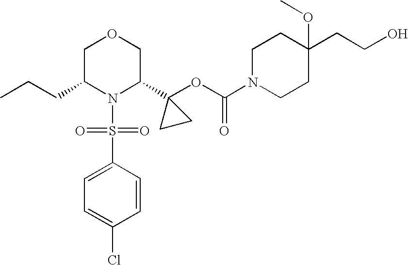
C(C1N(S(=O)(=O)C2=CC=C(Cl)C=C2)C(C2(OC(=O)N3CCC(OC)(CCO)CC3)CC2)COC1)CC
